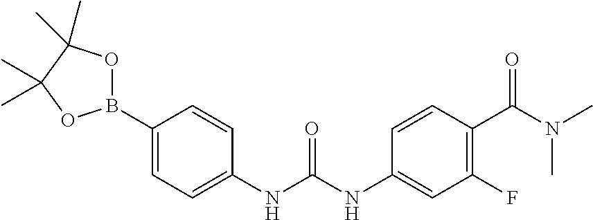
C1=C(B2OC(C)(C)C(C)(C)O2)C=CC(NC(NC2=CC(F)=C(C(=O)N(C)C)C=C2)=O)=C1
